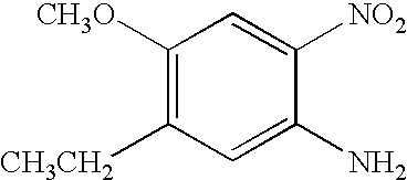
C1([CH3O])=C([CH3CH2])C=C(N)C([NO2])=C1
